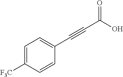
C1=C([F3C])C=CC(C#CC(O)=O)=C1
